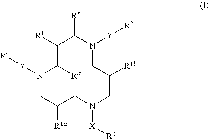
[Rb]C1N([Y][R2])CC([R1b])CN([X][R3])CC([R1a])CN([Y][R4])C([Ra])C1[R1]
